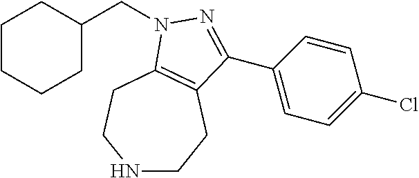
N1CCC2=C(CC1)N(CC1CCCCC1)N=C2C1=CC=C(Cl)C=C1
